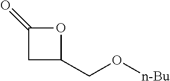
C1C(CO[n-Bu])OC1=O
